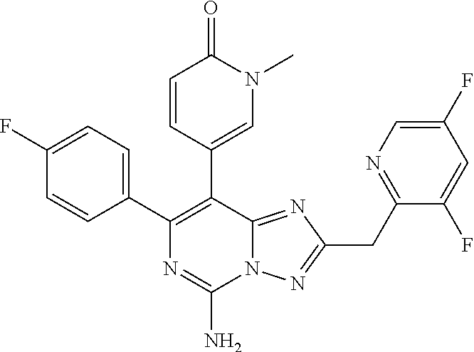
N12C(=NC(CC3=NC=C(F)C=C3F)=N1)C(C1=CN(C)C(=O)C=C1)=C(C1=CC=C(F)C=C1)N=C2N
